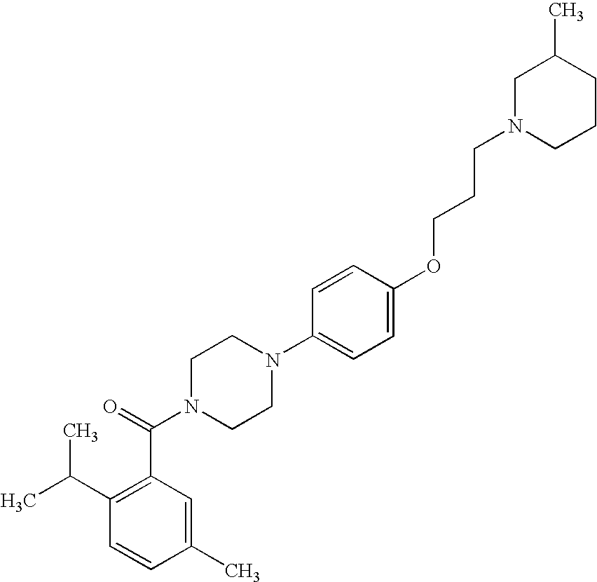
C1=CC(C)=CC(C(N2CCN(C3=CC=C(OCCCN4CCCC(C)C4)C=C3)CC2)=O)=C1C(C)C
